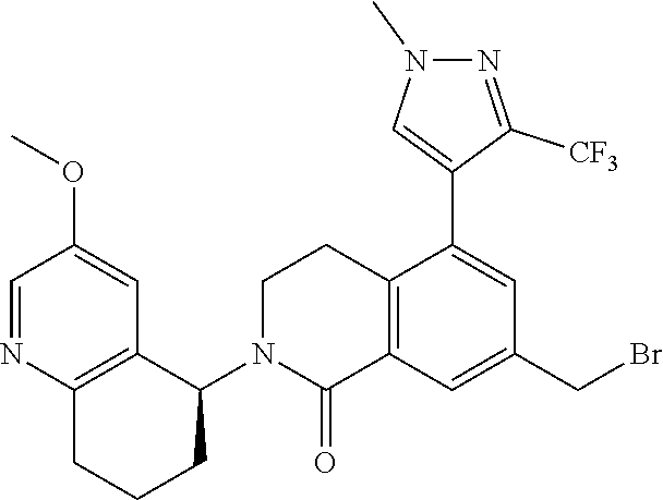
C1(C2=CN(C)N=C2[CF3])=CC(CBr)=CC2=C1CCN(C1C3=C(CCC1)N=CC(OC)=C3)C2=O
